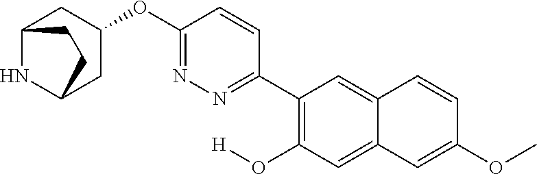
C12NC(CC(OC3=NN=C(C4=C(O[H])C=C5C(=C4)C=CC(OC)=C5)C=C3)C1)CC2
